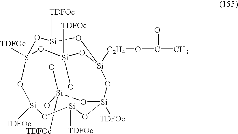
O1[Si]2([TDFOc])O[Si]3([TDFOc])O[Si]4([C2H4]OC(C)=O)CO[Si]1([TDFOc])O[Si]1([TDFOc])O[Si]([TDFOc])(O2)O[Si]([TDFOc])(O[Si]([TDFOc])(O1)O4)O3
